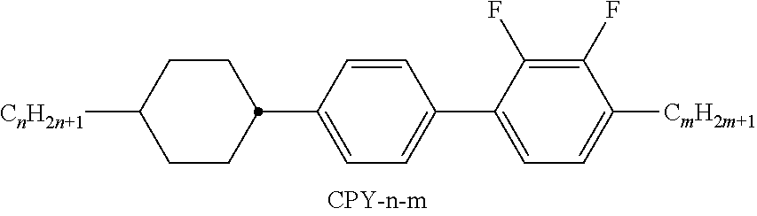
[CnH2n+1]C1CCC(C2=CC=C(C3=CC=C([CmH2m+1])C(F)=C3F)C=C2)CC1
